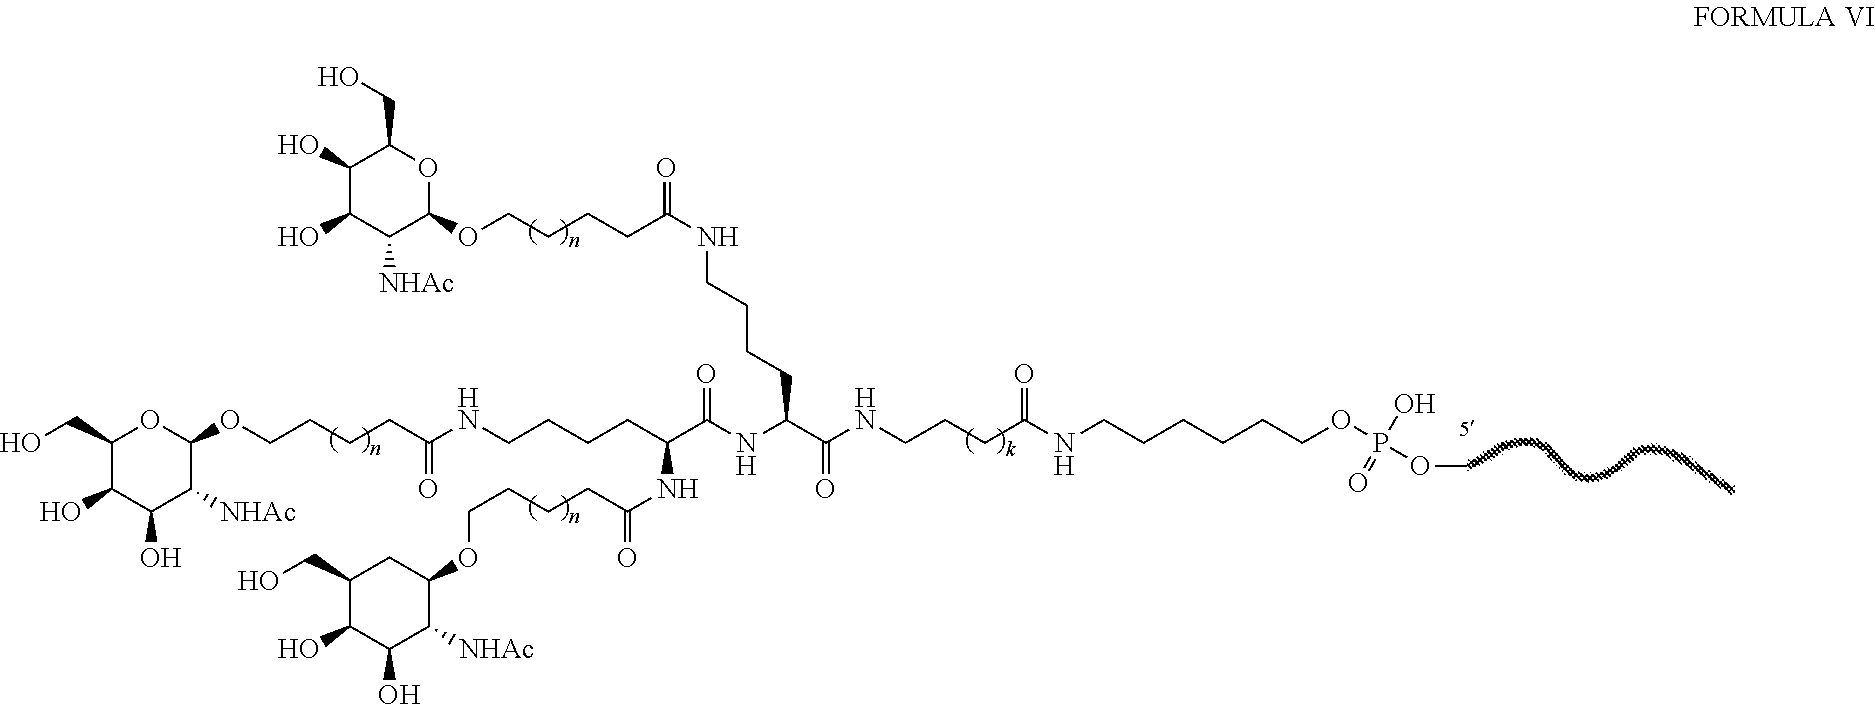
C(=O)(CCCCOC1OC(CO)C(O)C(O)C1[NHAc])NCCCCC(NC(=O)CCCCOC1CC(CO)C(O)C(O)C1[NHAc])C(=O)NC(C(NCCCC(NCCCCCCOP(O)(=O)OC)=O)=O)CCCCNC(=O)CCCCOC1OC(CO)C(O)C(O)C1[NHAc]
